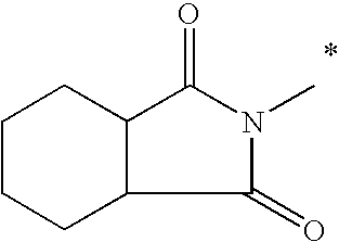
C1CCC2C(C1)C(=O)N(C)C2=O
